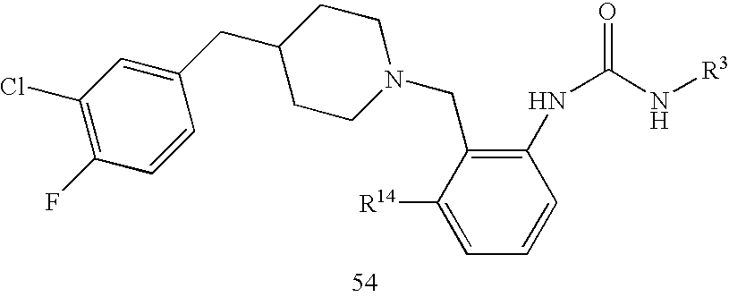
C1CN(CC2=C(NC(N[R3])=O)C=CC=C2[R14])CCC1CC1=CC(Cl)=C(F)C=C1
